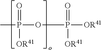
CP(=O)(OP(=O)([OR41])[OR41])[OR41]
